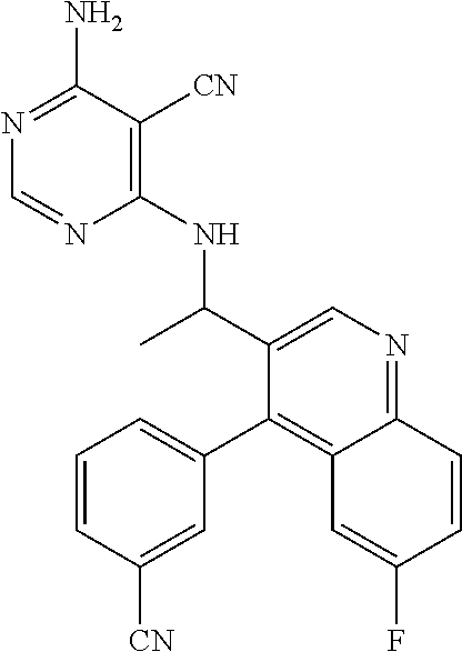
C1(NC(C2=CN=C3C(=C2C2=CC=CC([CN])=C2)C=C(F)C=C3)C)=C([CN])C(N)=NC=N1
